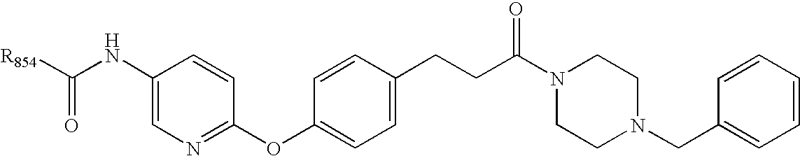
C1(NC([R854])=O)=CN=C(OC2=CC=C(CCC(=O)N3CCN(CC4=CC=CC=C4)CC3)C=C2)C=C1
